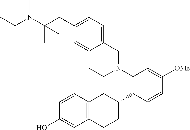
C(N(C(CC1=CC=C(CN(C2=C(C3CC4=C(CC3)C=C(O)C=C4)C=CC([OMe])=C2)CC)C=C1)(C)C)C)C
